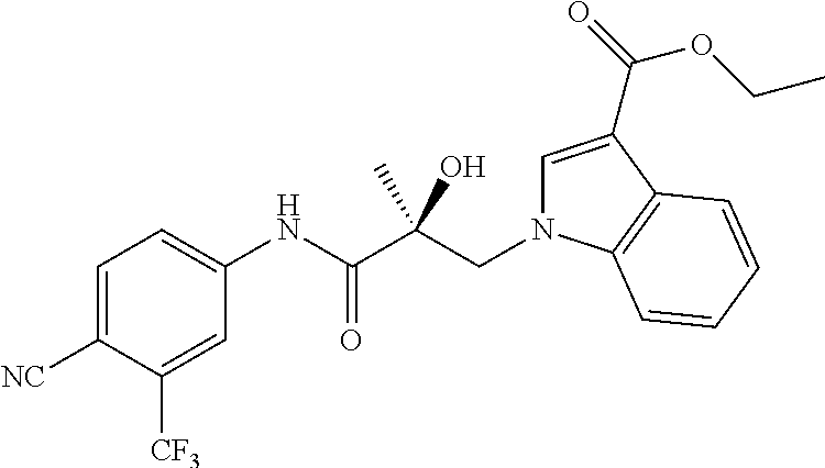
C1=C([NC])C([CF3])=CC(NC(C(CN2C=C(C(=O)OCC)C3=C2C=CC=C3)(C)O)=O)=C1
